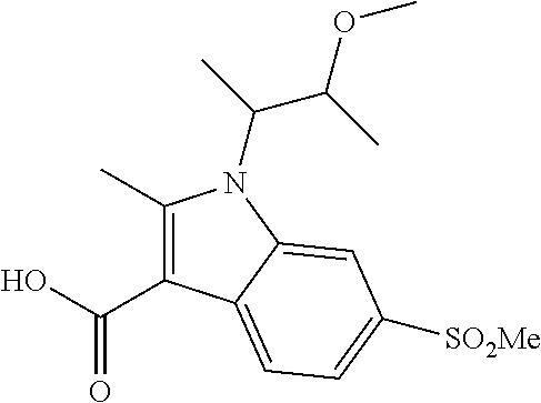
C1(C)=C(C(O)=O)C2=CC=C([SO2Me])C=C2N1C(C(OC)C)C
